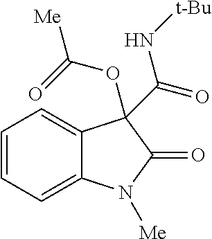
C1=CC=C2C(=C1)C(C(=O)N[t-Bu])(OC(=O)[Me])C(=O)N2[Me]
